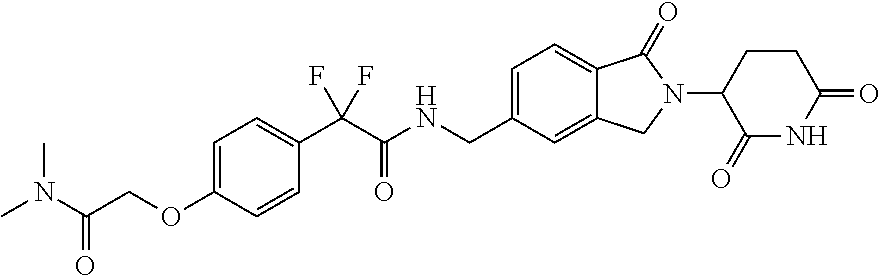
C1=C(OCC(N(C)C)=O)C=CC(C(C(NCC2=CC=C3C(=C2)CN(C2C(=O)NC(=O)CC2)C3=O)=O)(F)F)=C1
